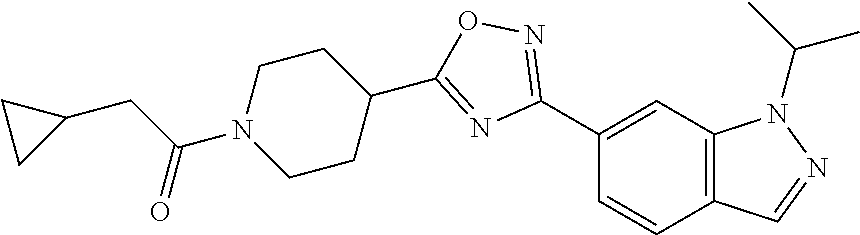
C1(C2=NOC(C3CCN(C(CC4CC4)=O)CC3)=N2)=CC2=C(C=C1)C=NN2C(C)C
